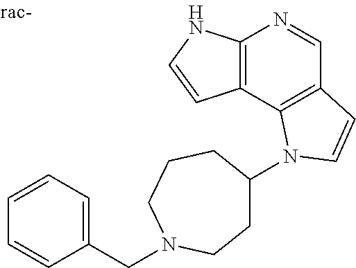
C12=C(C3=C(C=N1)C=CN3C1CCN(CC3=CC=CC=C3)CCC1)C=CN2
